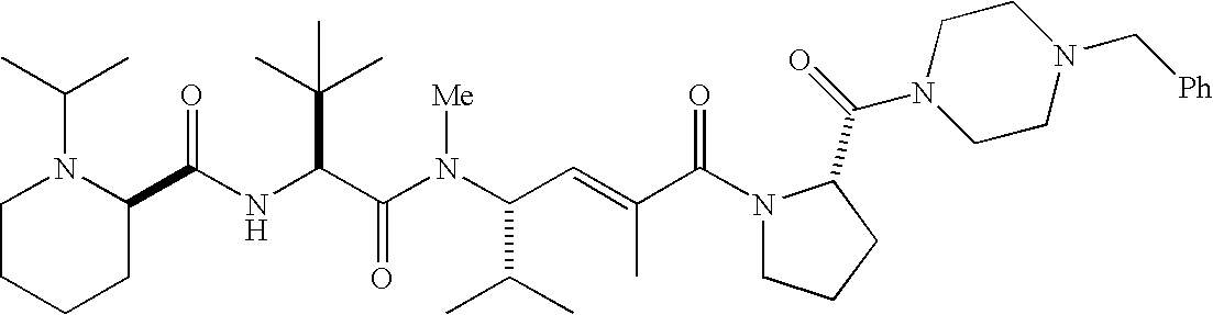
N(C(C(N(C(C(C)C)C=C(C)C(N1CCCC1C(=O)N1CCN(C[Ph])CC1)=O)[Me])=O)C(C)(C)C)C(C1N(C(C)C)CCCC1)=O
